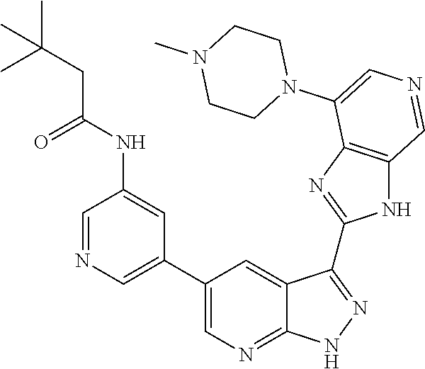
C1=NC=C(C2=CN=C3C(=C2)C(C2=NC4=C(N2)C=NC=C4N2CCN(C)CC2)=NN3)C=C1NC(=O)CC(C)(C)C
